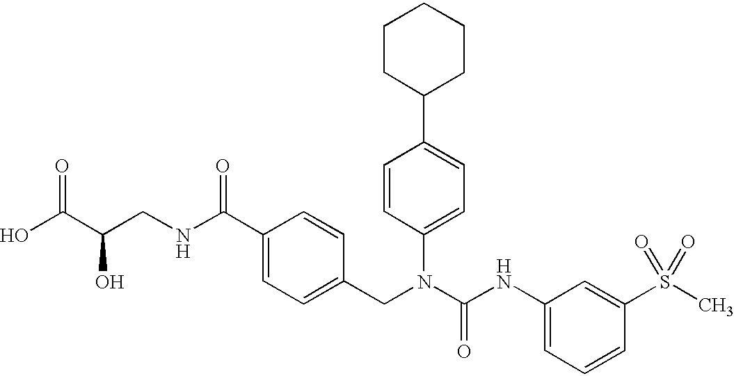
OC(C(CNC(C1=CC=C(CN(C(NC2=CC=CC(S(C)(=O)=O)=C2)=O)C2=CC=C(C3CCCCC3)C=C2)C=C1)=O)O)=O
